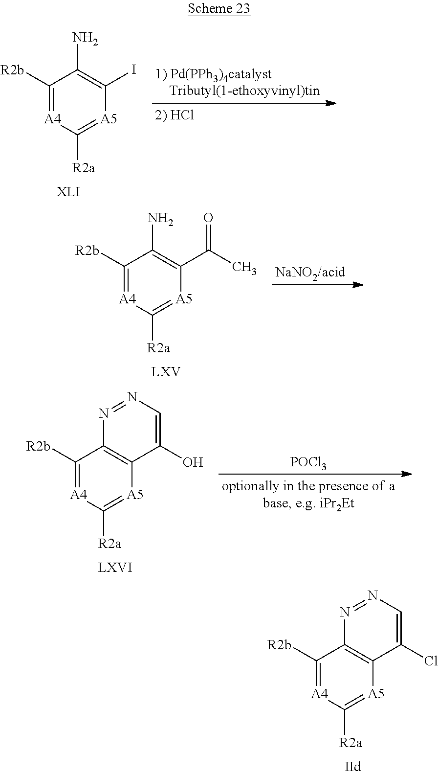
C1([R2b])=[A4]C([R2a])=[A5]C2=C1N=NC=C2Cl.C1([R2b])=[A4]C([R2a])=[A5]C(I)=C1N.C1([R2b])=[A4]C([R2a])=[A5]C(C(C)=O)=C1N.C1([R2b])=[A4]C([R2a])=[A5]C2=C1N=NC=C2O.[POCl3]
